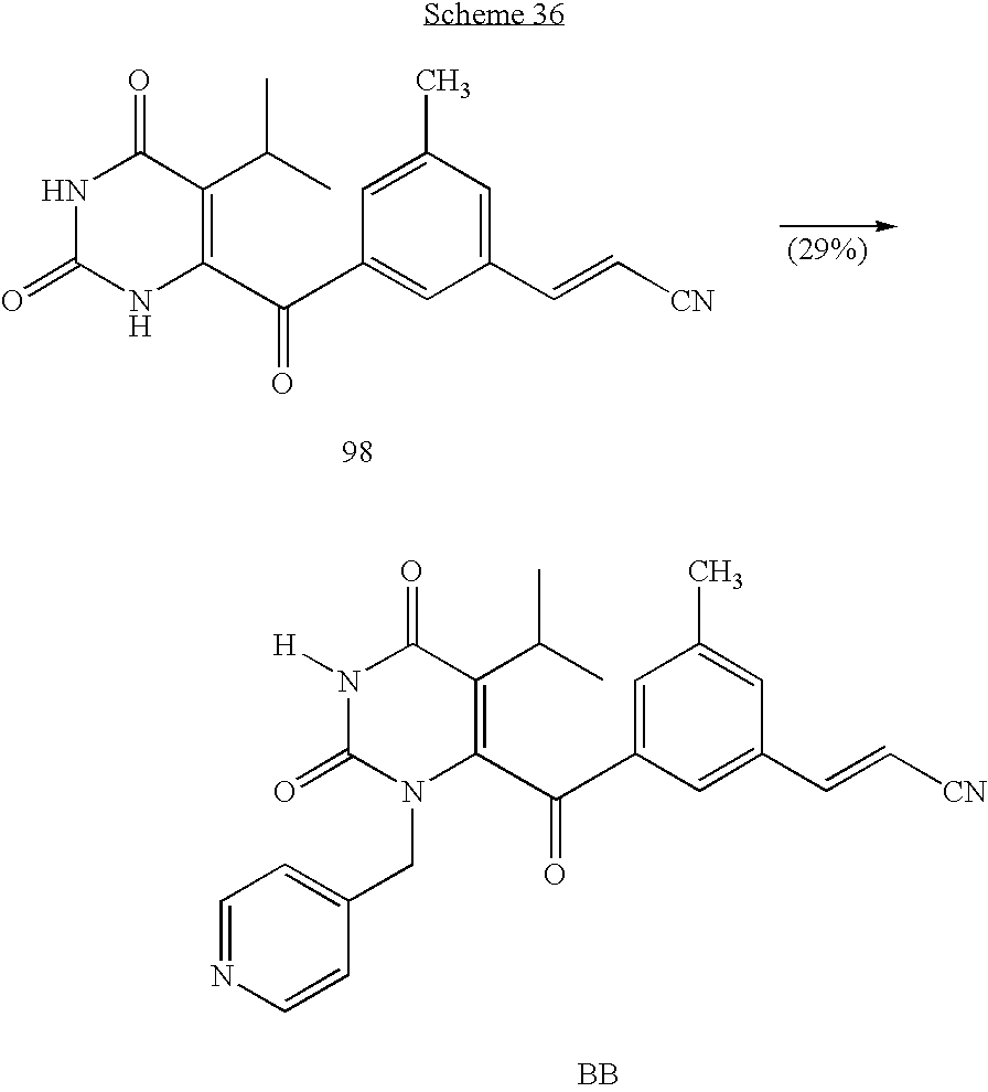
C1(C(C)C)=C(C(C2=CC(C=C[CN])=CC(C)=C2)=O)NC(=O)NC1=O.C1(C(C)C)=C(C(C2=CC(C)=CC(C=C[CN])=C2)=O)N(CC2=CC=NC=C2)C(=O)N([H])C1=O.[BB]
